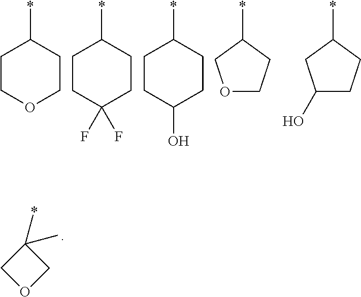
C1(*)(C)COC1.C1COCCC1*.C1CC(F)(F)CCC1*.C1CC(O)CCC1*.C1(*)COCC1.C1(*)CC(O)CC1
